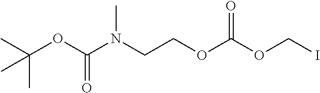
CC(OC(N(CCOC(OCI)=O)C)=O)(C)C
